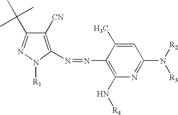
C1([CN])=C(N=NC2=C(N[R4])N=C(N([R2])[R3])C=C2C)N([R1])N=C1C(C)(C)C
